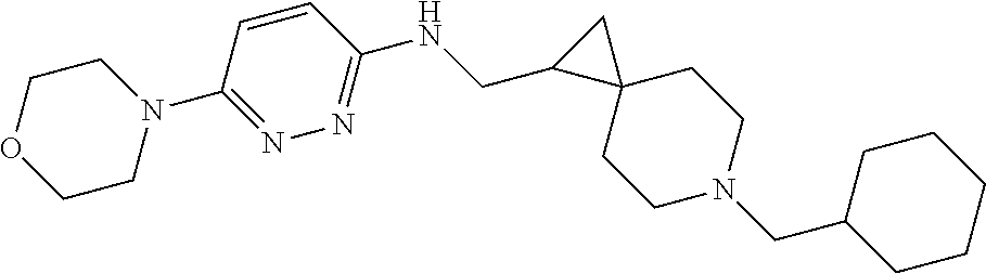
C1CN(C2=NN=C(NCC3C4(C3)CCN(CC3CCCCC3)CC4)C=C2)CCO1
